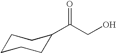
C1CCCC(C(CO)=O)C1
